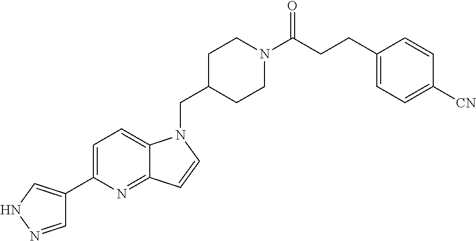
C1=NNC=C1C1=CC=C2C(=N1)C=CN2CC1CCN(C(CCC2=CC=C([CN])C=C2)=O)CC1
